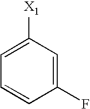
C1(F)=CC([X1])=CC=C1
